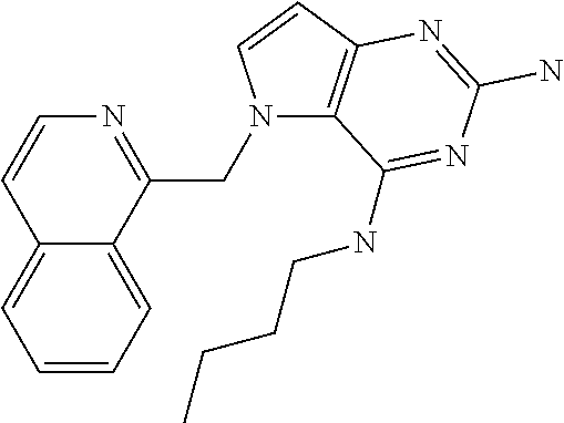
C1=CN=C(CN2C3=C(C=C2)N=C(N)N=C3NCCCC)C2=CC=CC=C12
